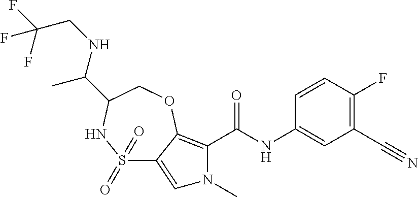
C1(C#N)=C(F)C=CC(NC(=O)C2=C3C(=CN2C)S(=O)(=O)NC(C(NCC(F)(F)F)C)CO3)=C1
